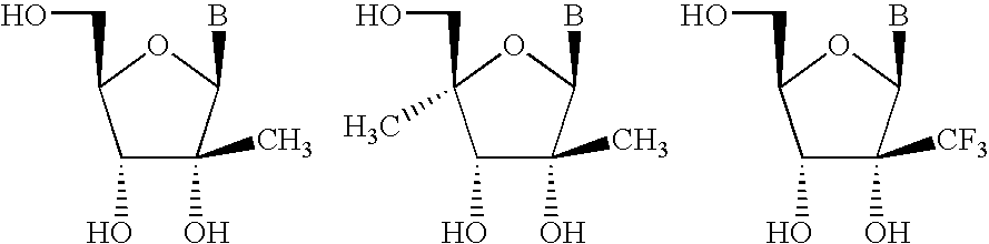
C1(O)C(C)(O)C(B)OC1CO.C1(O)C(C)(O)C(B)OC1(CO)C.C1(O)C([CF3])(O)C(B)OC1CO
